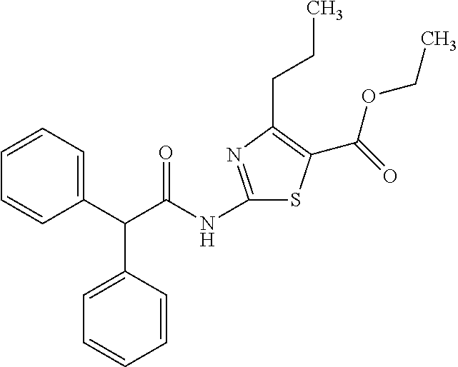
C1(C(C(NC2=NC(CCC)=C(C(OCC)=O)S2)=O)C2=CC=CC=C2)=CC=CC=C1
